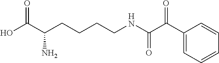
OC(C(CCCCNC(C(C1=CC=CC=C1)=O)=O)N)=O
